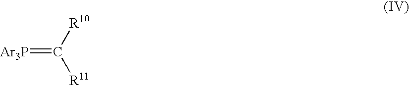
C(=[Ar3P])([R10])[R11]
